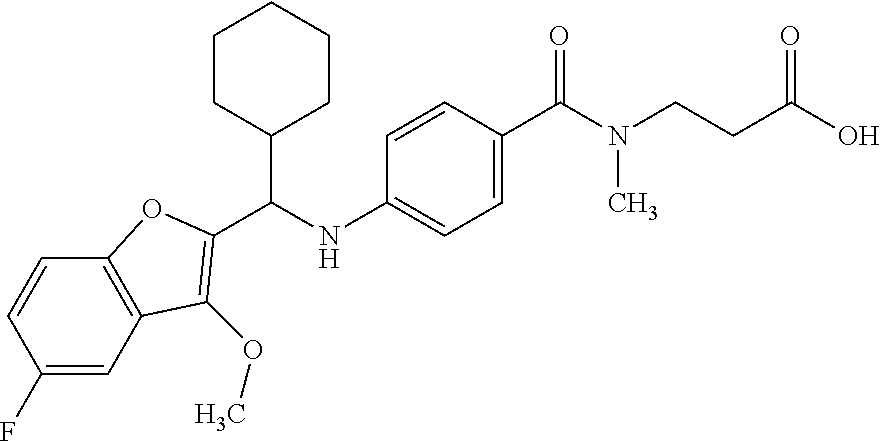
C12=C(C=CC(F)=C1)OC(C(C1CCCCC1)NC1=CC=C(C(=O)N(C)CCC(=O)O)C=C1)=C2OC
